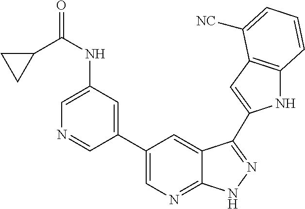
C1(C2=CN=C3C(=C2)C(C2=CC4=C(N2)C=CC=C4[NC])=NN3)=CC(NC(=O)C2CC2)=CN=C1
